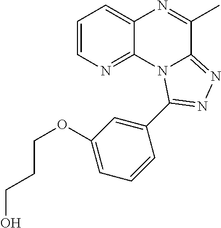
C1=CN=C2C(=C1)N=C(C)C1=NN=C(C3=CC(OCCCO)=CC=C3)N21
